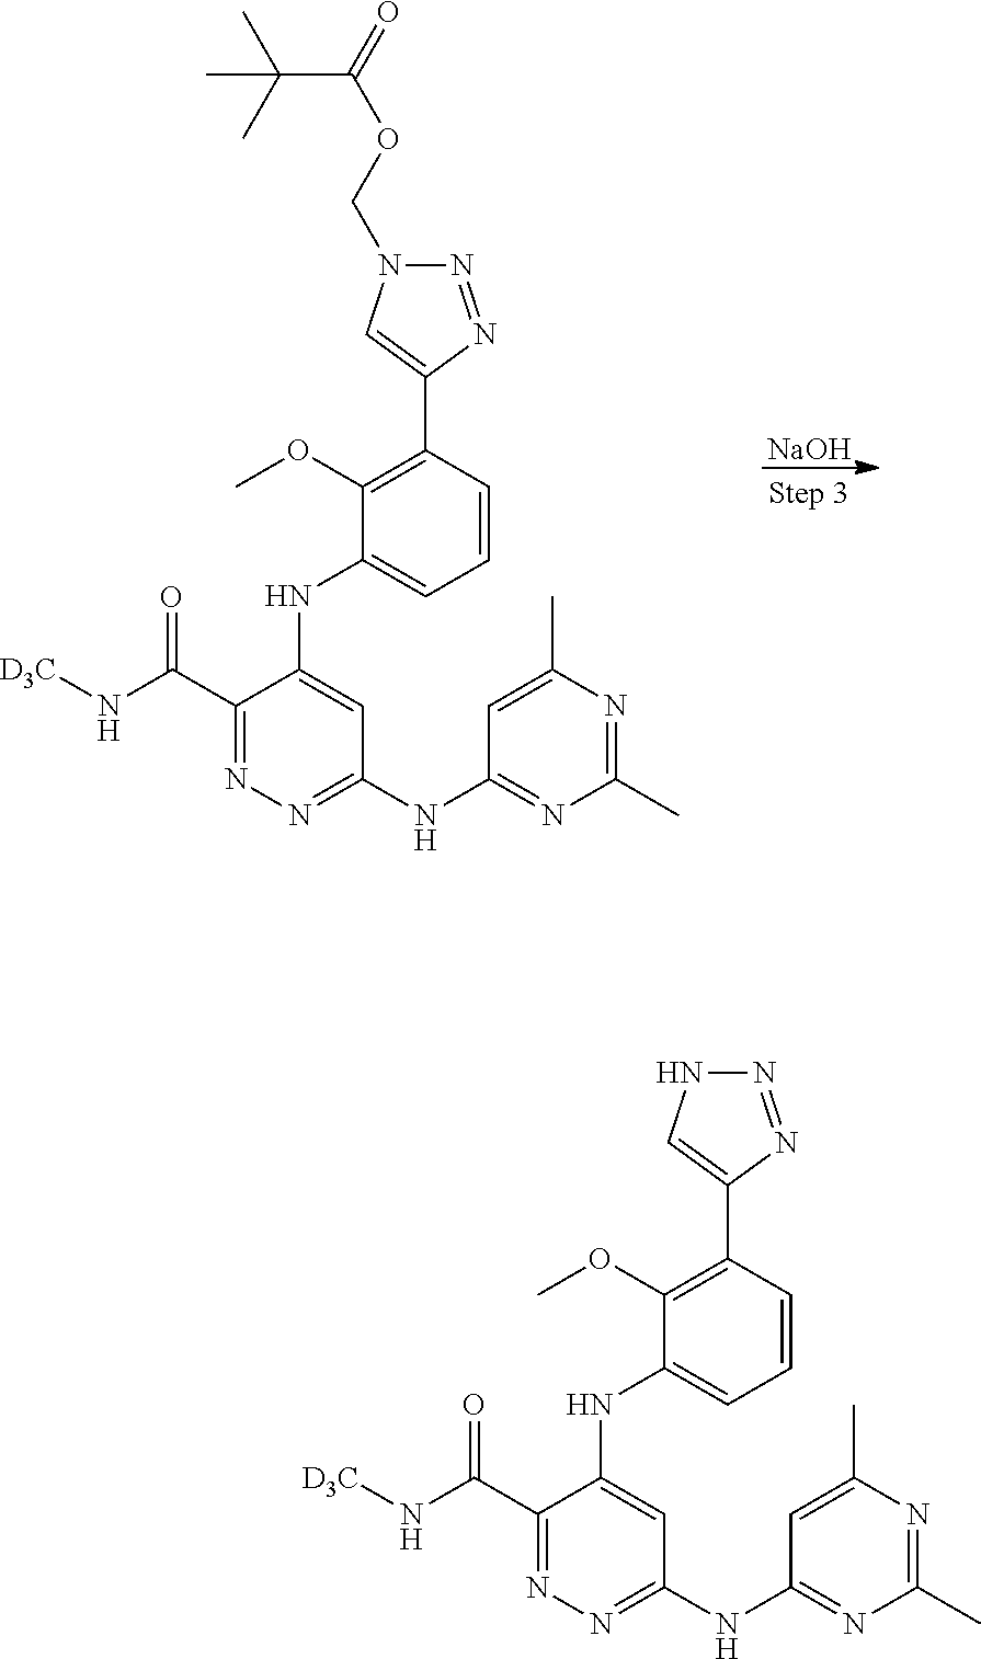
[NaOH].C1(C(N[D3C])=O)=NN=C(NC2=NC(C)=NC(C)=C2)C=C1NC1=CC=CC(C2=CN(COC(=O)C(C)(C)C)N=N2)=C1OC.C1(C(N[D3C])=O)=NN=C(NC2=NC(C)=NC(C)=C2)C=C1NC1=CC=CC(C2=CNN=N2)=C1OC
